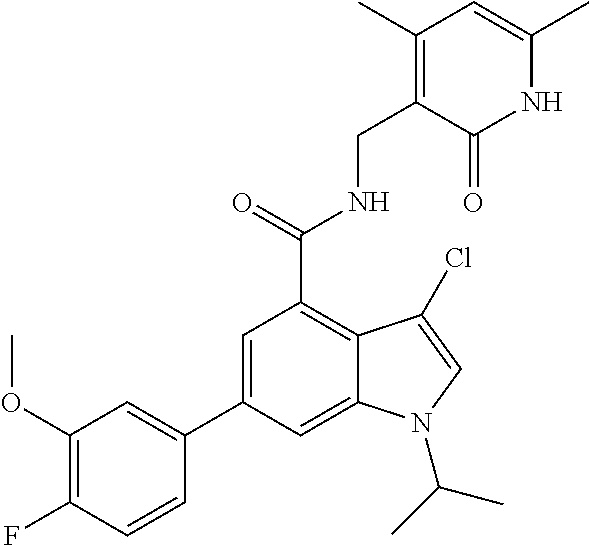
N1C(C)=CC(C)=C(CNC(C2=C3C(=CC(C4=CC(OC)=C(F)C=C4)=C2)N(C(C)C)C=C3Cl)=O)C1=O
